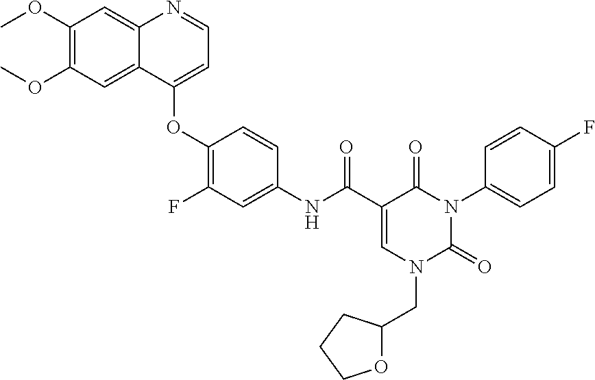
C1(OC)=C(OC)C=C2C(=C1)N=CC=C2OC1=C(F)C=C(NC(C2=CN(CC3OCCC3)C(=O)N(C3=CC=C(F)C=C3)C2=O)=O)C=C1
